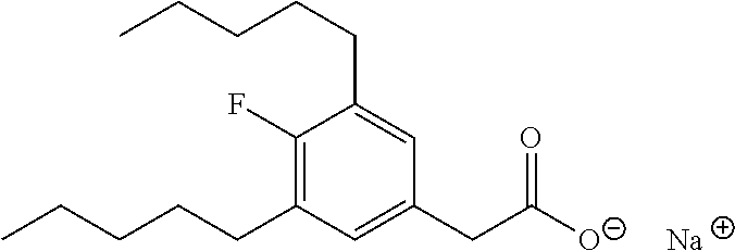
C1(F)=C(CCCCC)C=C(CC([O-])=O)C=C1CCCCC.[Na]
